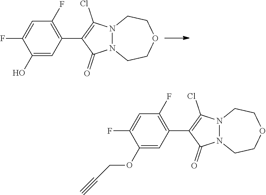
C1=C(F)C(O)=CC(C2=C(Cl)N3N(C2=O)CCOCC3)=C1F.C1=C(F)C(OCC#C)=CC(C2=C(Cl)N3N(C2=O)CCOCC3)=C1F
